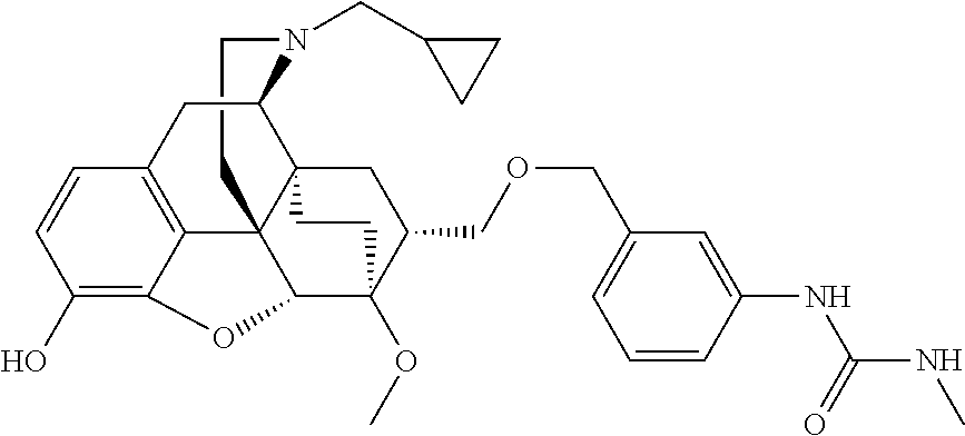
C1CN(CC2CC2)C2C34C15C1=C(C=CC(O)=C1OC5C(OC)(C(COCC1=CC=CC(NC(NC)=O)=C1)C3)CC4)C2
